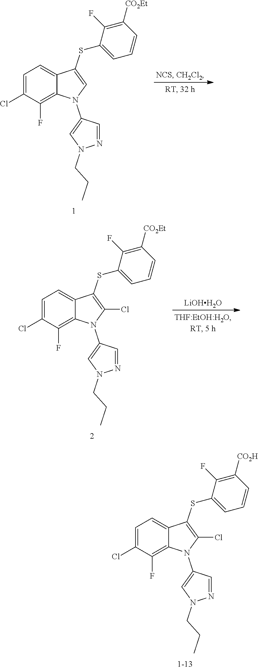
C1=C(Cl)C(F)=C2C(=C1)C(SC1=CC=CC([CO2H])=C1F)=C(Cl)N2C1=CN(CCC)N=C1.C1=C(Cl)C(F)=C2C(=C1)C(SC1=CC=CC([CO2Et])=C1F)=CN2C1=CN(CCC)N=C1.C1=C(Cl)C(F)=C2C(=C1)C(SC1=CC=CC([CO2Et])=C1F)=C(Cl)N2C1=CN(CCC)N=C1.[LiOHH2O]
